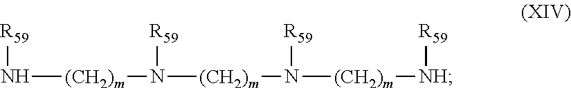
[R59]N[(CH2)m]N([R59])[(CH2)m]N([(CH2)m][NH][R59])[R59]
